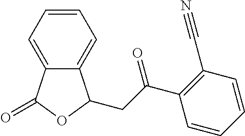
C1=CC=C2C(=C1)C(CC(C1=C(C#N)C=CC=C1)=O)OC2=O
